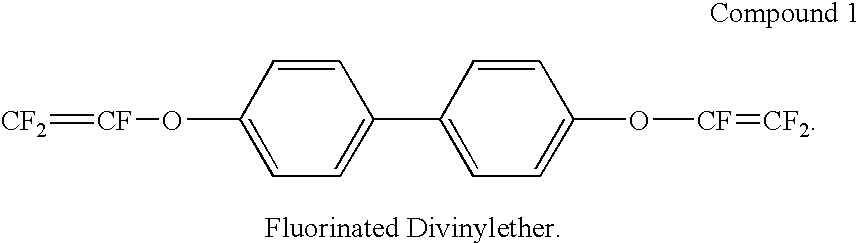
[CF2]=[CF]OC1=CC=C(C2=CC=C(O[CF]=[CF2])C=C2)C=C1
